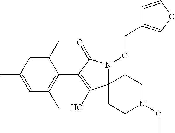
C12(N(OCC3=COC=C3)C(=O)C(C3=C(C)C=C(C)C=C3C)=C1O)CCN(OC)CC2
